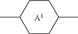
[A1].C1CC(C)CCC1C
